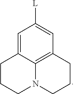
C1=C2C3=C(C=C1[L])CCCN3CCC2
